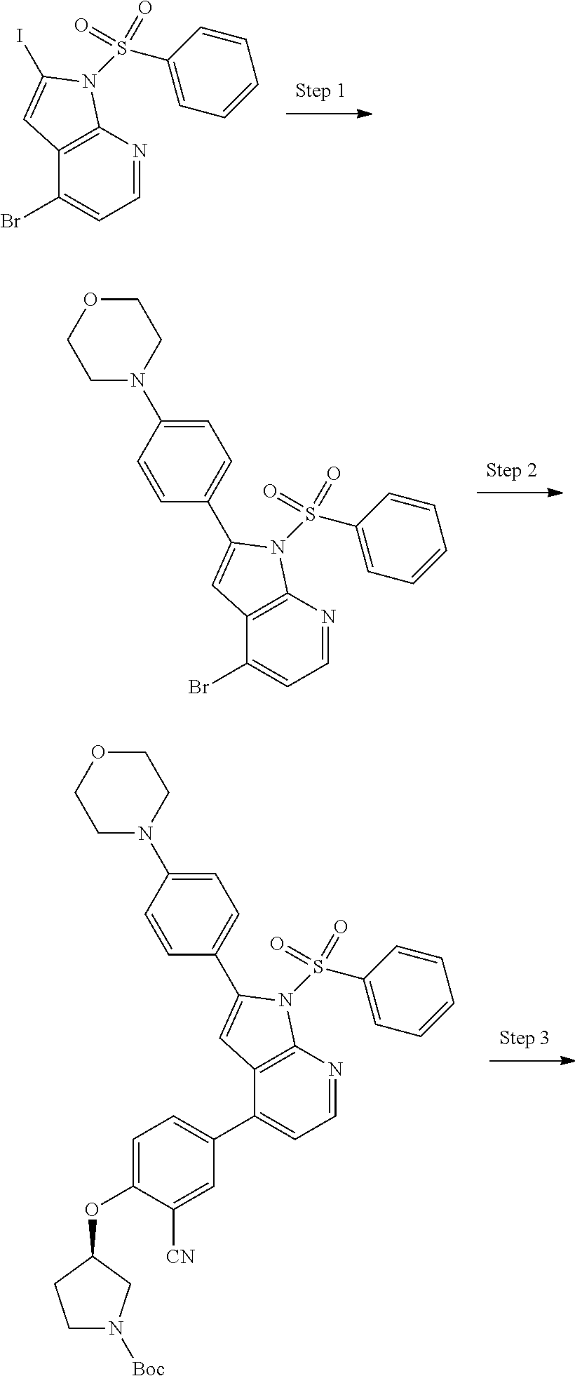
BrC1=CC=NC2=C1C=C(I)N2S(=O)(=O)C1=CC=CC=C1.BrC1=CC=NC2=C1C=C(C1=CC=C(N3CCOCC3)C=C1)N2S(=O)(=O)C1=CC=CC=C1.C1(C2=CC=NC3=C2C=C(C2=CC=C(N4CCOCC4)C=C2)N3S(=O)(=O)C2=CC=CC=C2)=CC=C(OC2CCN([Boc])C2)C([CN])=C1
